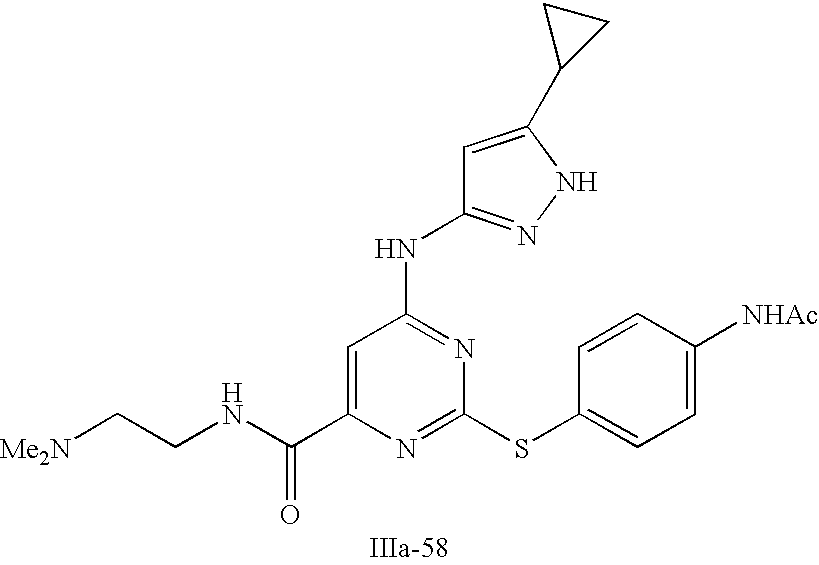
C1=C(C(NCC[Me2N])=O)N=C(SC2=CC=C([NHAc])C=C2)N=C1NC1=NNC(C2CC2)=C1
